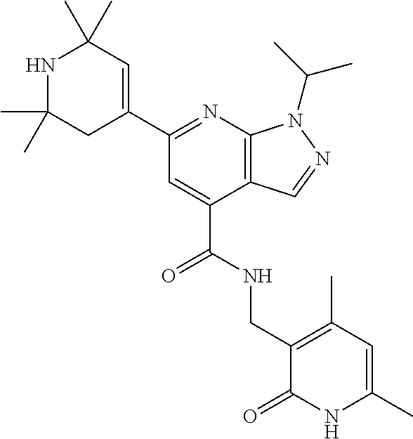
C1(C)(C)NC(C)(C)C=C(C2=NC3=C(C(C(=O)NCC4=C(C)C=C(C)NC4=O)=C2)C=NN3C(C)C)C1
